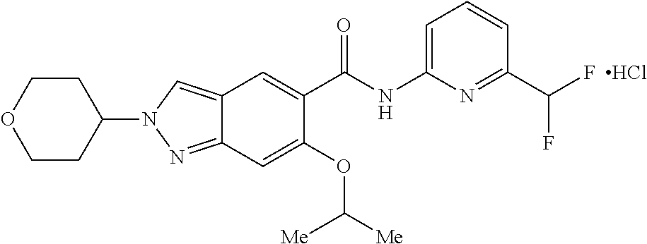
Cl.C(C1=NC(NC(C2=CC3=CN(C4CCOCC4)N=C3C=C2OC([Me])[Me])=O)=CC=C1)(F)F
